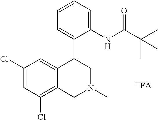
C1(Cl)=C2C(=CC(Cl)=C1)C(C1=CC=CC=C1NC(C(C)(C)C)=O)CN(C)C2
